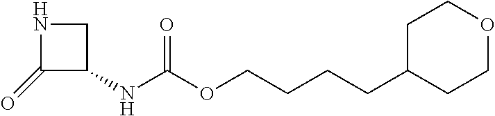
C1(=O)C(NC(OCCCCC2CCOCC2)=O)CN1
